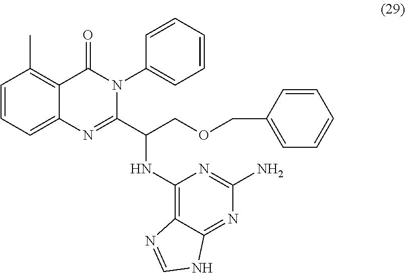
C1=CC=C2C(=C1C)C(=O)N(C1=CC=CC=C1)C(C(NC1=C3C(=NC(N)=N1)NC=N3)COCC1=CC=CC=C1)=N2
